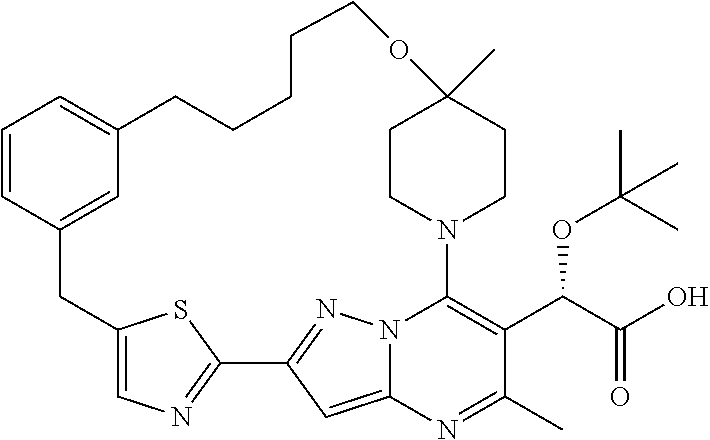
C1=CC2=CC(=C1)CCCCCOC1(C)CCN(C3=C(C(C(O)=O)OC(C)(C)C)C(C)=NC4=CC(=NN43)C3=NC=C(C2)S3)CC1
